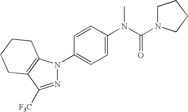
N1=C([F3C])C2=C(N1C1=CC=C(N(C(=O)N3CCCC3)C)C=C1)CCCC2
